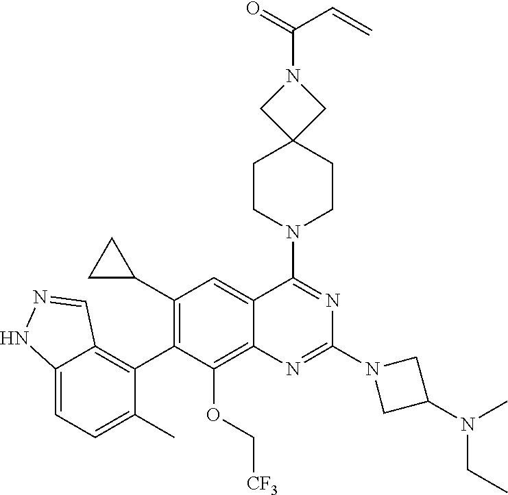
C12=CC=C(C)C(C3=C(C4CC4)C=C4C(=C3OC[CF3])N=C(N3CC(N(C)CC)C3)N=C4N3CCC4(CC3)CN(C(=O)C=C)C4)=C1C=NN2
